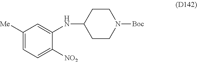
C1([Me])=CC=C([NO2])C(NC2CCN([Boc])CC2)=C1
